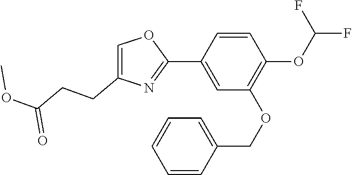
C1=CC(C2=NC(CCC(OC)=O)=CO2)=CC(OCC2=CC=CC=C2)=C1OC(F)F
